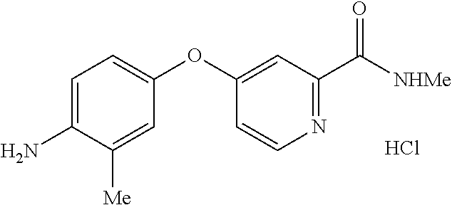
C1=C(N)C([Me])=CC(OC2=CC(C([NHMe])=O)=NC=C2)=C1.Cl
